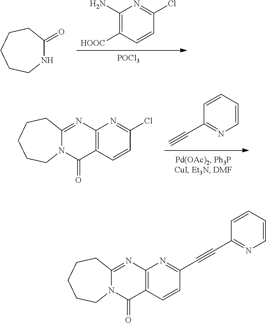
C1([HOOC])=C(N)N=C(Cl)C=C1.[POCl3].N1C(=O)CCCCC1.C1(C#C)=NC=CC=C1.C12=C(N=C3N(C1=O)CCCCC3)N=C(Cl)C=C2.C12=C(N=C3N(C1=O)CCCCC3)N=C(C#CC1=NC=CC=C1)C=C2
